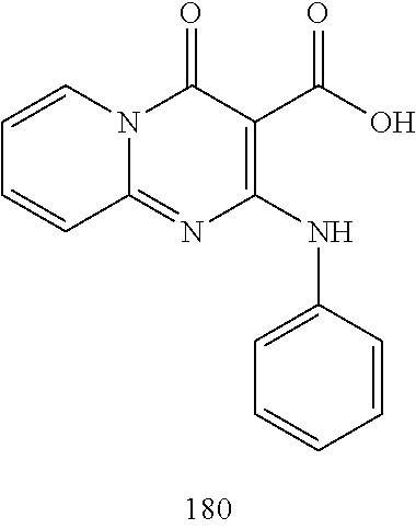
C1=CC=CC2=NC(NC3=CC=CC=C3)=C(C(O)=O)C(=O)N12
